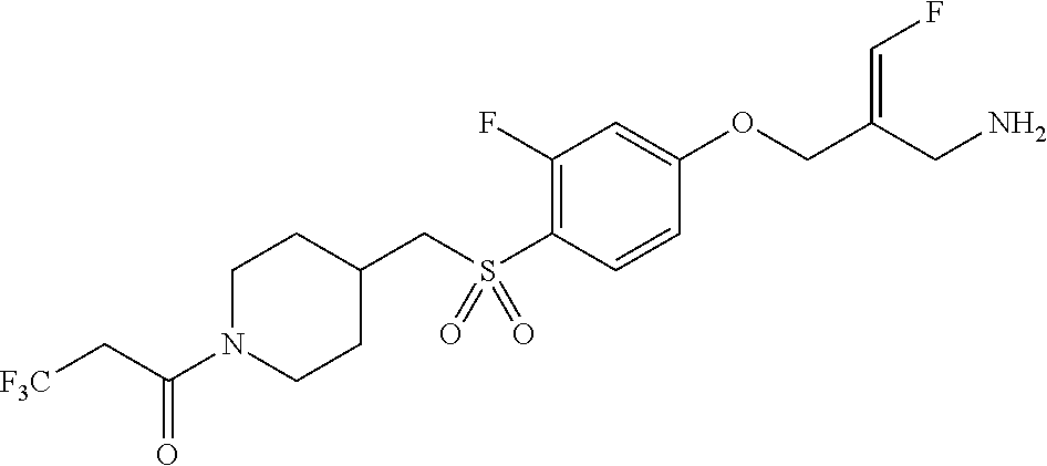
C1(F)=C(S(CC2CCN(C(C[F3C])=O)CC2)(=O)=O)C=CC(OCC(CN)=CF)=C1
